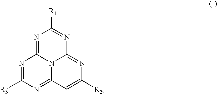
N1=C2N3C(=NC([R2])=CC3=NC([R3])=N2)N=C1[R1]
